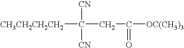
[CH3CH2CH2CH2]C([CN])([CN])CC(=O)[OC(CH3)3]
